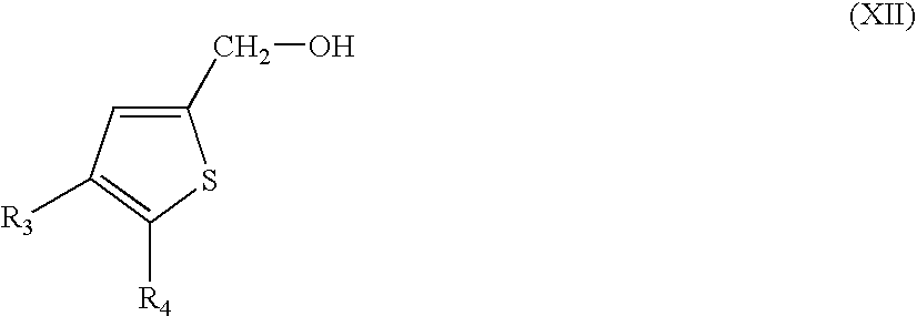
C1(CO)=CC([R3])=C([R4])S1
